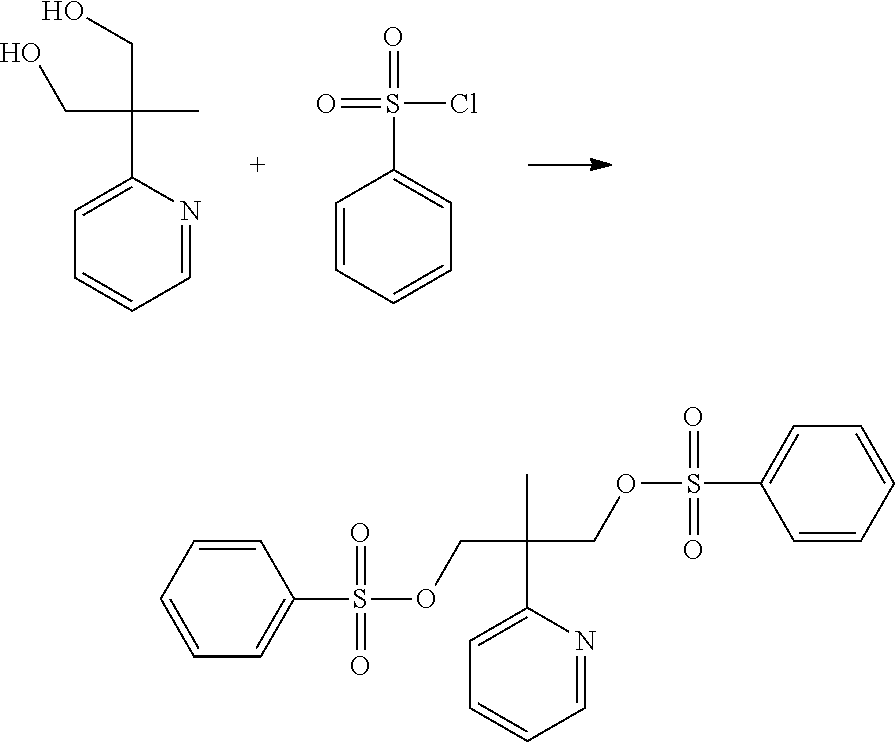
C1=C(C(CO)(C)CO)N=CC=C1.C1=CC=CC=C1S(=O)(Cl)=O.C1=CC=CC=C1S(OCC(COS(C1=CC=CC=C1)(=O)=O)(C)C1=CC=CC=N1)(=O)=O
